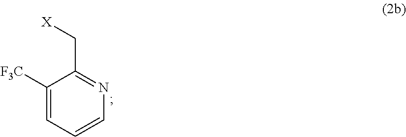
C1([F3C])=CC=CN=C1C[X]
